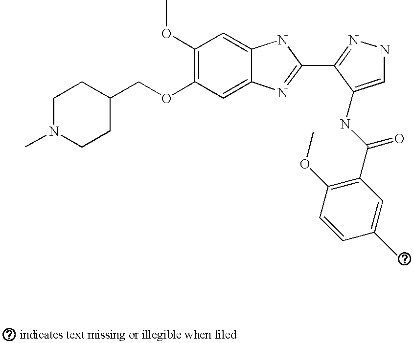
C1(OC)=C(OCC2CCN(C)CC2)C=C2C(=C1)NC(C1=NNC=C1NC(C1=C(OC)C=CC(C)=C1)=O)=N2
